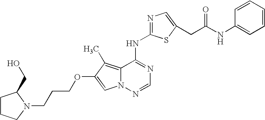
C12=C(C)C(OCCCN3C(CO)CCC3)=CN1N=CN=C2NC1=NC=C(CC(NC2=CC=CC=C2)=O)S1
